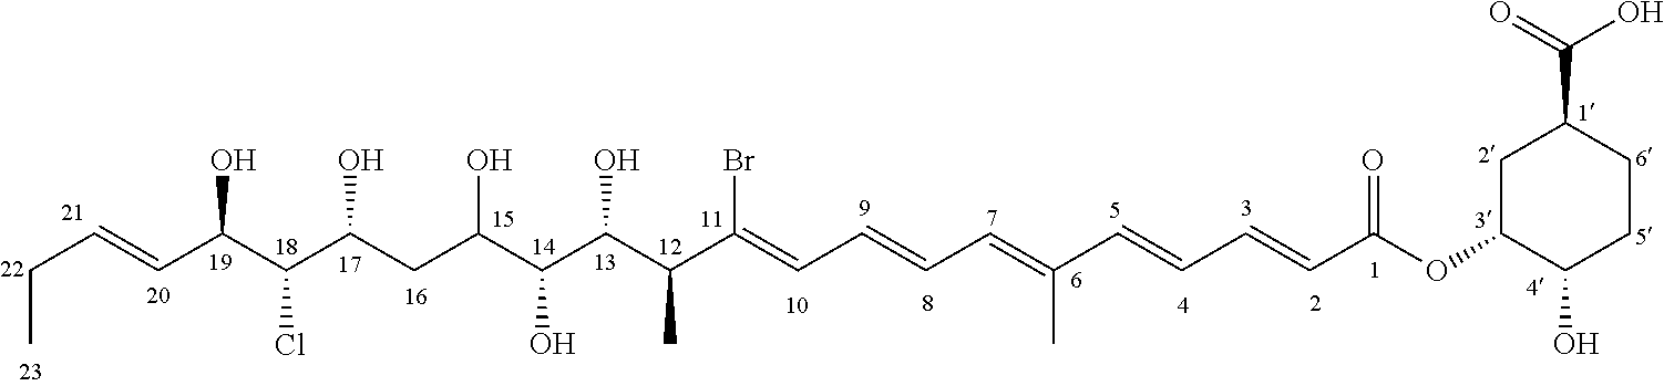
C(C=CC(C(C(CC(C(C(C(C(=CC=CC=C(C=CC=CC(OC1CC(C(=O)O)CCC1O)=O)C)Br)C)O)O)O)O)Cl)O)C
